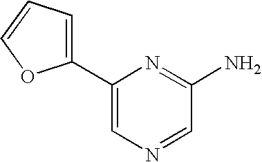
C1(C2=CC=CO2)=CN=CC(N)=N1
